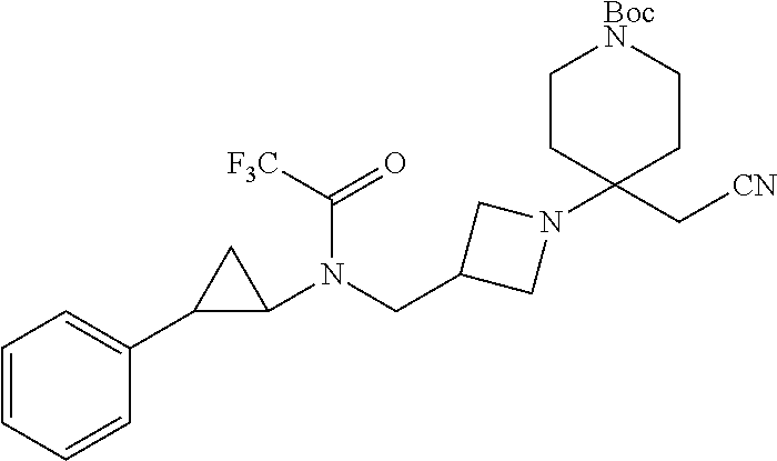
C1=CC=CC(C2C(N(CC3CN(C4(C[CN])CC[BocN]CC4)C3)C([F3C])=O)C2)=C1
